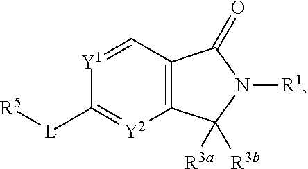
C12=C(C=[Y1]C([L][R5])=[Y2]1)C(=O)N([R1])C2([R3a])[R3b]
